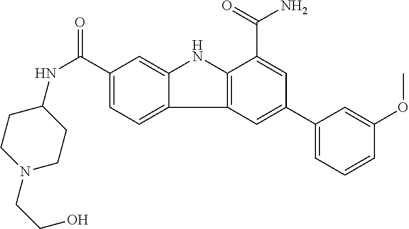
C1(C(=O)NC2CCN(CCO)CC2)=CC=C2C(=C1)NC1=C2C=C(C2=CC=CC(OC)=C2)C=C1C(=O)N
